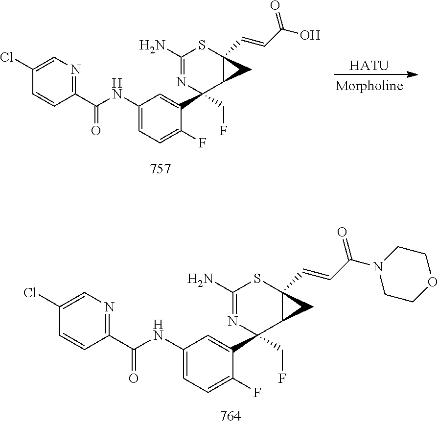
C1(C(NC2=CC=C(F)C(C3(CF)C4C(C=CC(=O)N5CCOCC5)(SC(N)=N3)C4)=C2)=O)=NC=C(Cl)C=C1.C1(C(NC2=CC=C(F)C(C3(CF)C4C(C=CC(O)=O)(SC(N)=N3)C4)=C2)=O)=NC=C(Cl)C=C1.[HATU]
